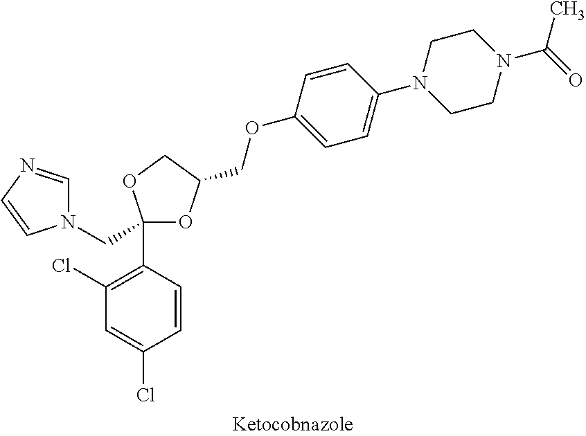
C1=CC(C2(CN3C=NC=C3)OC(COC3=CC=C(N4CCN(C(=O)C)CC4)C=C3)CO2)=C(Cl)C=C1Cl
